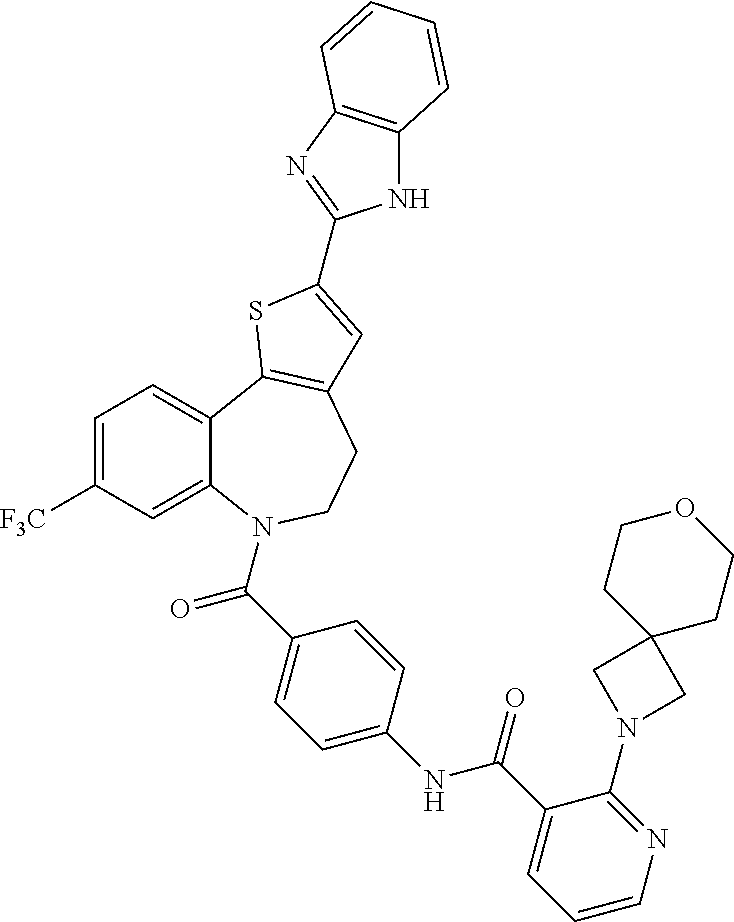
C1=C([F3C])C=C2C(=C1)C1=C(CCN2C(=O)C2=CC=C(NC(=O)C3=CC=CN=C3N3CC4(C3)CCOCC4)C=C2)C=C(C2=NC3=C(N2)C=CC=C3)S1
